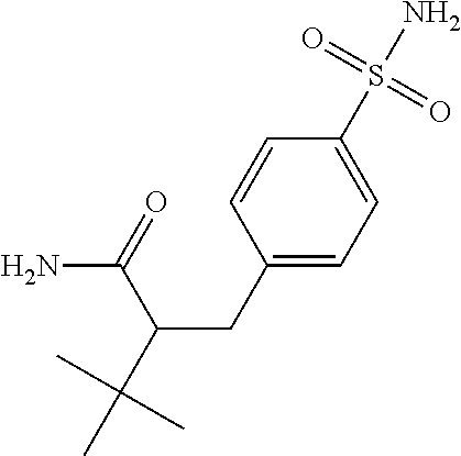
C1(CC(C(C)(C)C)C(=O)N)=CC=C(S(N)(=O)=O)C=C1
